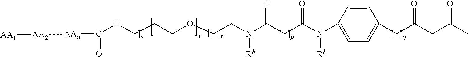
C(N(CCOCCCOC(=O)[AAn][AA2][AA1])[Rb])(CC(N(C1=CC=C(CC(CC(C)=O)=O)C=C1)[Rb])=O)=O
